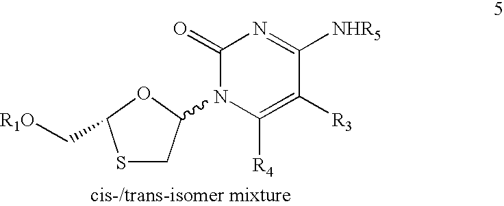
C1SC(C[R1O])OC1N1C([R4])=C([R3])C([NHR5])=NC1=O
